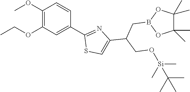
C1(OC)=C(OCC)C=C(C2=NC(C(CO[Si](C)(C)C(C)(C)C)CB3OC(C)(C)C(C)(C)O3)=CS2)C=C1
